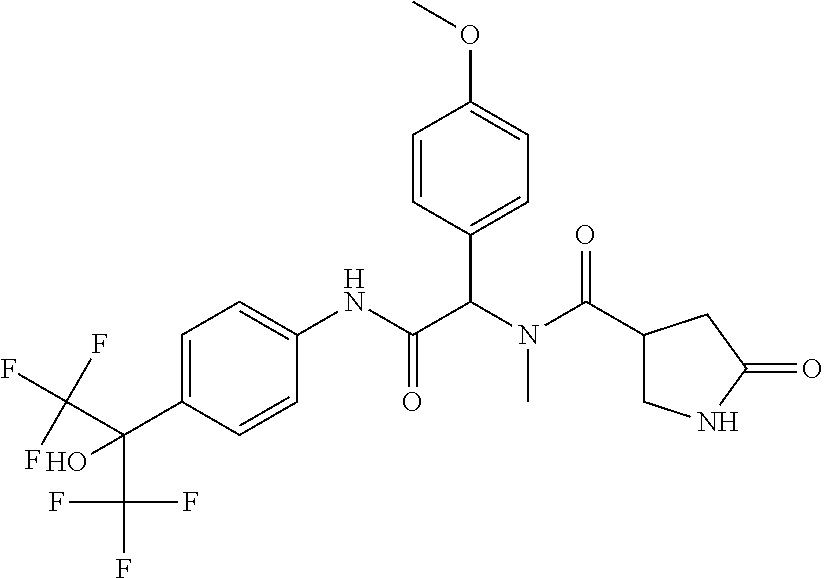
C1=C(C(C(F)(F)F)(O)C(F)(F)F)C=CC(NC(C(N(C(=O)C2CNC(=O)C2)C)C2=CC=C(OC)C=C2)=O)=C1
